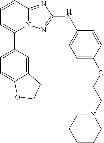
N12C(=NC(NC3=CC=C(OCCN4CCCCC4)C=C3)=N1)C=CC=C2C1=CC=C2C(=C1)CCO2
